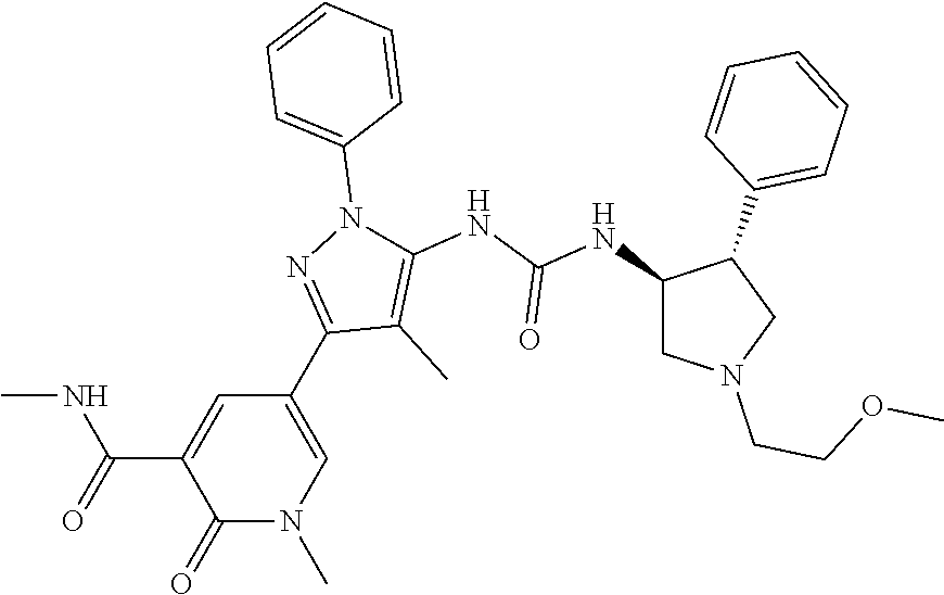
C1(=O)N(C)C=C(C2=NN(C3=CC=CC=C3)C(NC(NC3CN(CCOC)CC3C3=CC=CC=C3)=O)=C2C)C=C1C(=O)NC
